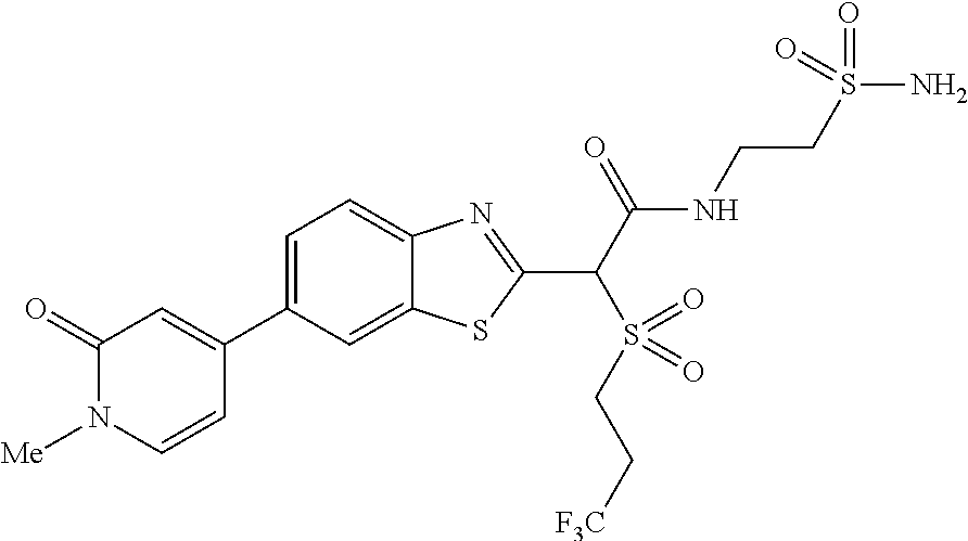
C1(C2=CC(=O)N([Me])C=C2)=CC=C2C(=C1)SC(C(C(NCCS(N)(=O)=O)=O)S(=O)(CC[F3C])=O)=N2
